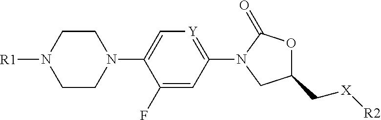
N1([R1])CCN(C2=C[Y]=C(N3CC(C[X][R2])OC3=O)C=C2F)CC1
